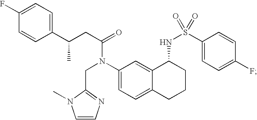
C1=CC(C(CC(=O)N(C2=CC=C3C(=C2)C(NS(=O)(C2=CC=C(F)C=C2)=O)CCC3)CC2=NC=CN2C)C)=CC=C1F
